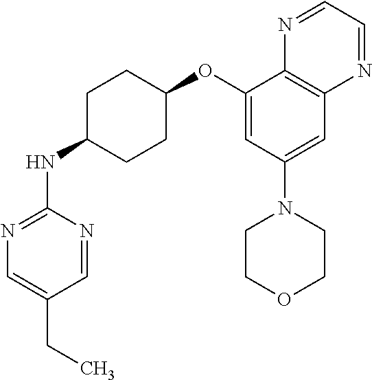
C1(NC2CCC(OC3=CC(N4CCOCC4)=CC4=C3N=CC=N4)CC2)=NC=C(CC)C=N1
